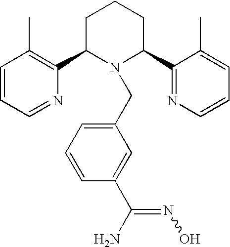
C1=CC=NC(C2N(CC3=CC=CC(C(=NO)N)=C3)C(C3=NC=CC=C3C)CCC2)=C1C
